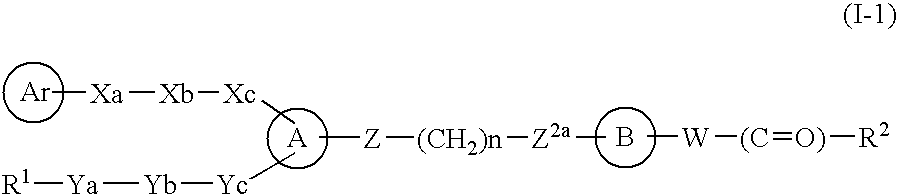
[Ar].C[Xa][Xb][Xc]C.[A].[Yb]([Yc]C)[Ya][R1].B.C[W][(C]=[O)][R2].C[Z][(CH2)n][Z2a]C
